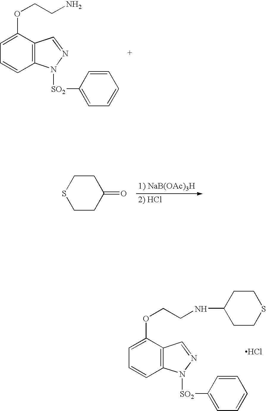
C12=C(C(OCCNC3CCSCC3)=CC=C1)C=NN2[SO2]C1=CC=CC=C1.Cl.C12=C(C(OCCN)=CC=C1)C=NN2[SO2]C1=CC=CC=C1.C1CC(=O)CCS1
